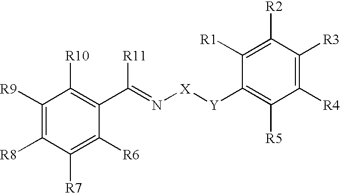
C1([R9])=C([R8])C([R7])=C([R6])C(C(=N[X][Y]C2=C([R5])C([R4])=C([R3])C([R2])=C2[R1])[R11])=C1[R10]
